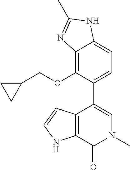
O(C1=C2C(=CC=C1C1=CN(C)C(=O)C3=C1C=CN3)NC(C)=N2)CC1CC1
